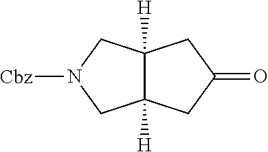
[Cbz]N1CC2([H])C([H])(C1)CC(=O)C2
